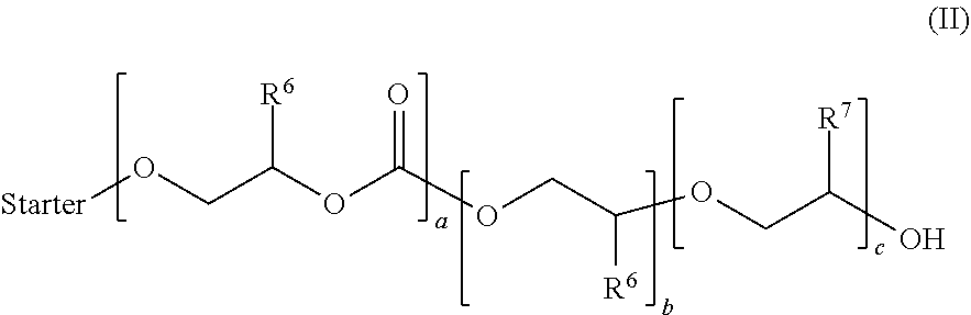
[Starter]OCC(OC(=O)OCC([R6])OCC(O)[R7])[R6]
